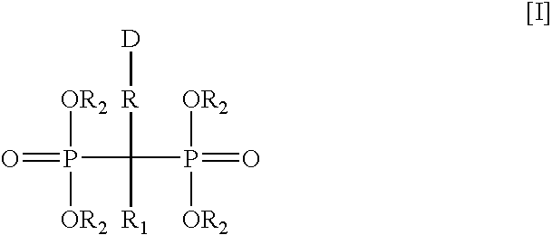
O=P(C([R][D])([R1])P(=O)([OR2])[OR2])([OR2])[OR2]
